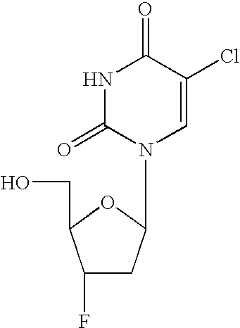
C1(F)CC(N2C=C(Cl)C(=O)NC2=O)OC1CO
